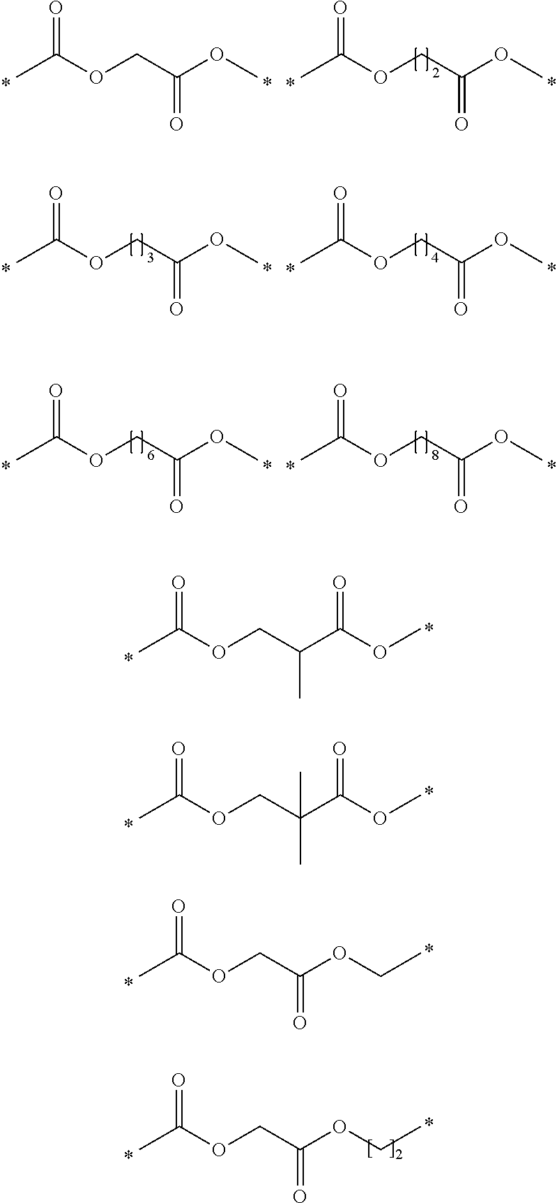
O=C(OCC(C(OC)=O)(C)C)C.O=C(OCC(C(OC)=O)C)C.O=C(OCC(OCC)=O)C.O=C(OCC(OC)=O)C.O=C(OCC(OC)=O)C.O=C(OCC(OC)=O)C.O=C(OCC(OC)=O)C.O=C(OCC(OC)=O)C.O=C(OCC(OC)=O)C.O=C(OCC(OCC)=O)C
